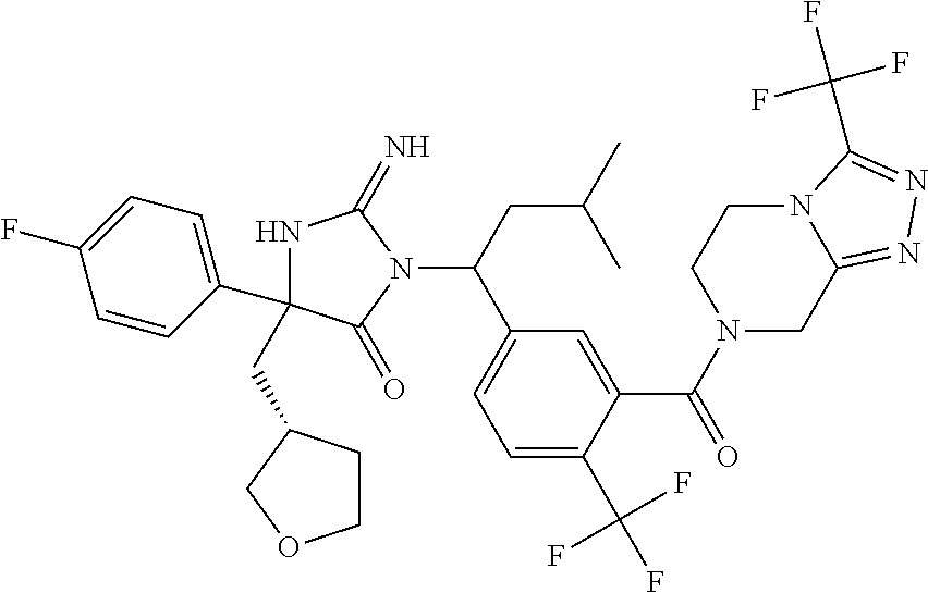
N1C(C2=CC=C(F)C=C2)(CC2CCOC2)C(=O)N(C(CC(C)C)C2=CC=C(C(F)(F)F)C(C(=O)N3CC4=NN=C(C(F)(F)F)N4CC3)=C2)C1=N
